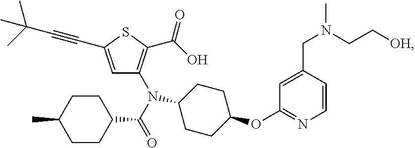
C1=C(C#CC(C)(C)C)SC(C(O)=O)=C1N(C(=O)C1CCC(C)CC1)C1CCC(OC2=NC=CC(CN(C)CC[OH])=C2)CC1
